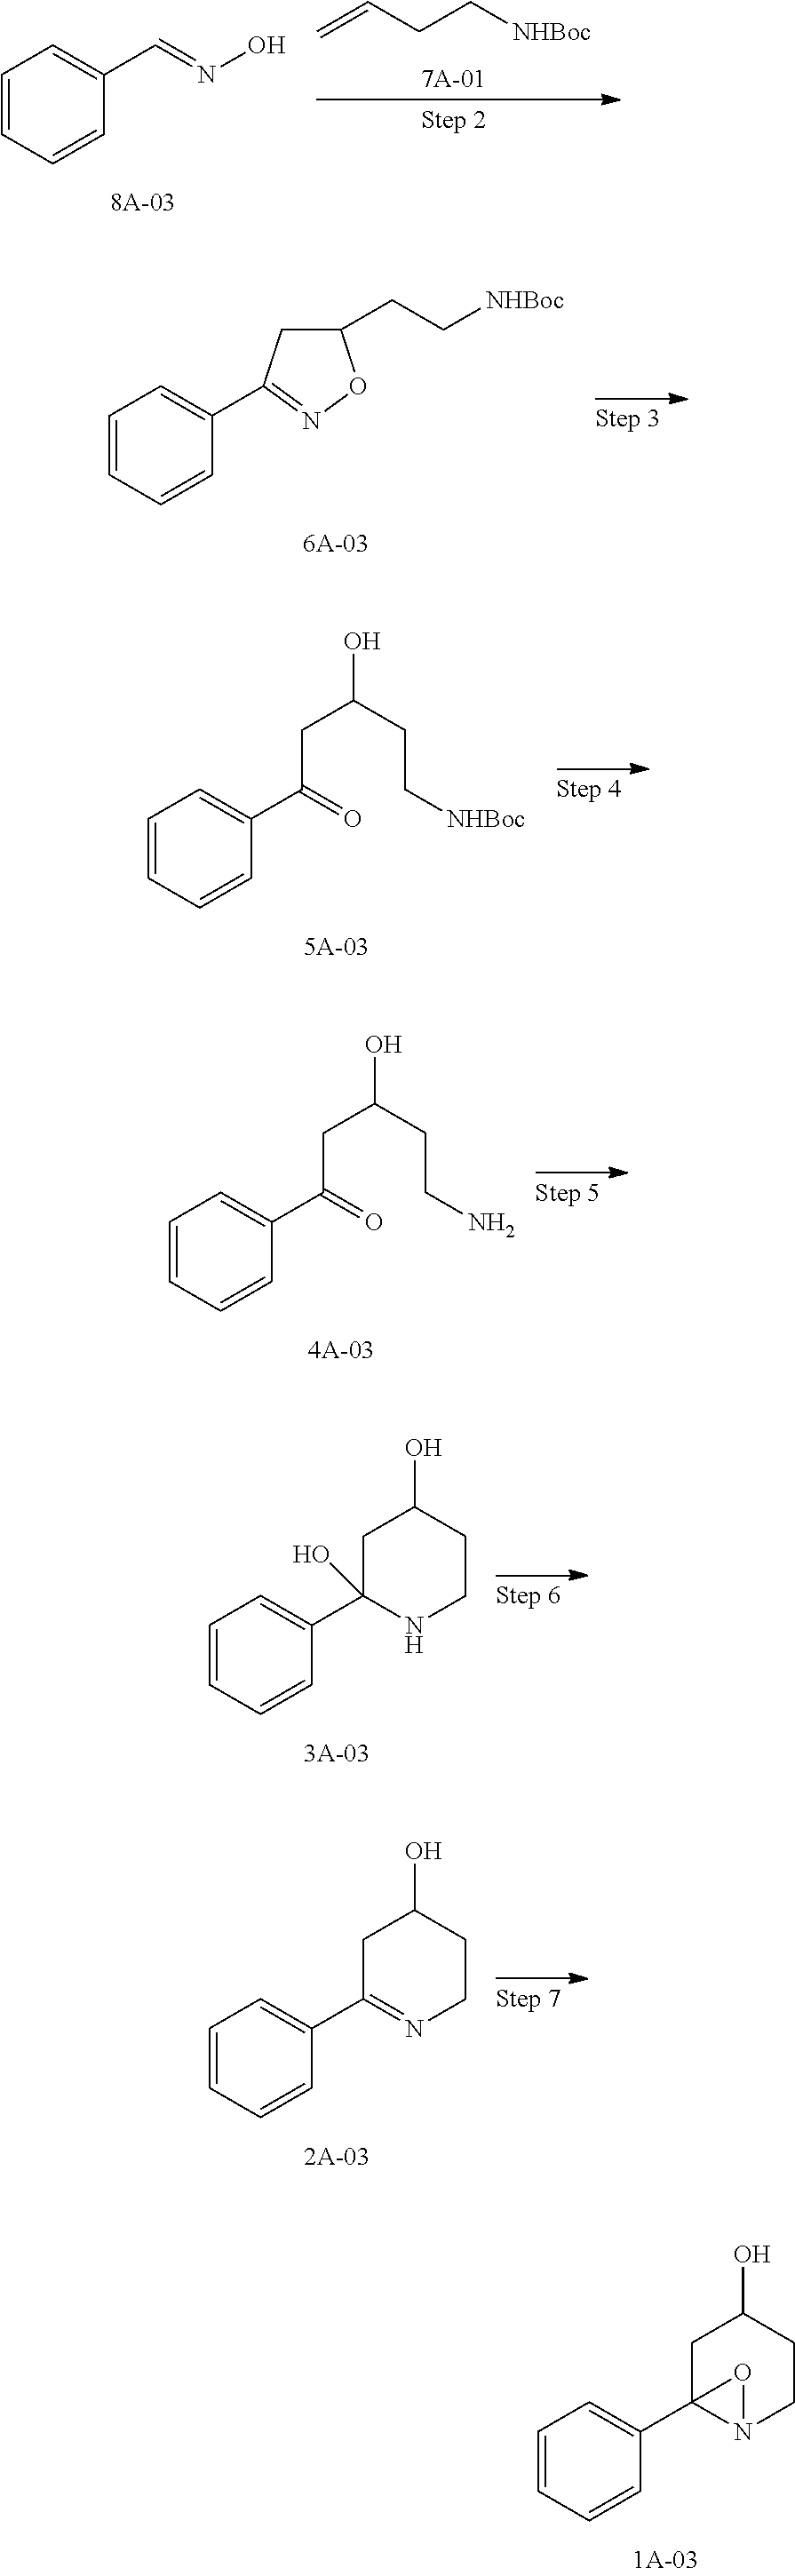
C=CCC[NHBoc].C1(C=NO)=CC=CC=C1.C1(C2=NOC(CC[NHBoc])C2)=CC=CC=C1.C1(C(=O)CC(CC[NHBoc])O)=CC=CC=C1.C1(C(=O)CC(CCN)O)=CC=CC=C1.C1(C2(O)NCCC(O)C2)=CC=CC=C1.C1(C2=NCCC(O)C2)=CC=CC=C1.C1(C23N(CCC(O)C2)O3)=CC=CC=C1
